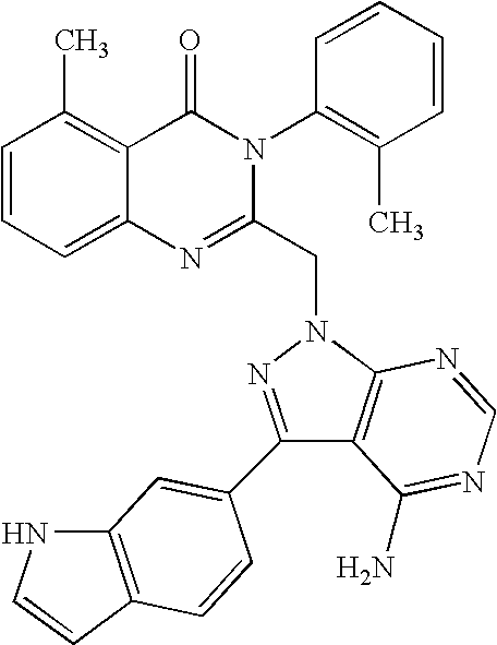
C1=CC=C2C(=C1C)C(=O)N(C1=C(C)C=CC=C1)C(CN1N=C(C3=CC4=C(C=CN4)C=C3)C3=C1N=CN=C3N)=N2
